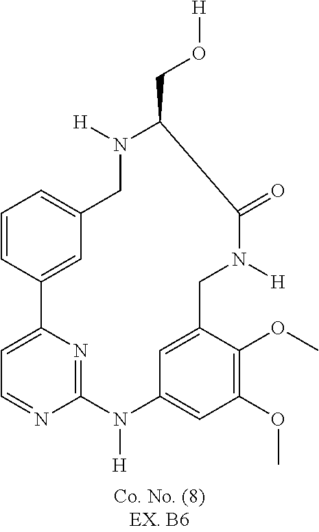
C1=NC2=NC(=C1)C1=CC(=CC=C1)CN([H])C(CO[H])C(=O)N([H])CC1=CC(=CC(OC)=C1OC)N2[H]
